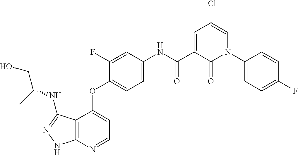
C12=C(N=CC=C1OC1=CC=C(NC(C3=CC(Cl)=CN(C4=CC=C(F)C=C4)C3=O)=O)C=C1F)NN=C2NC(CO)C
